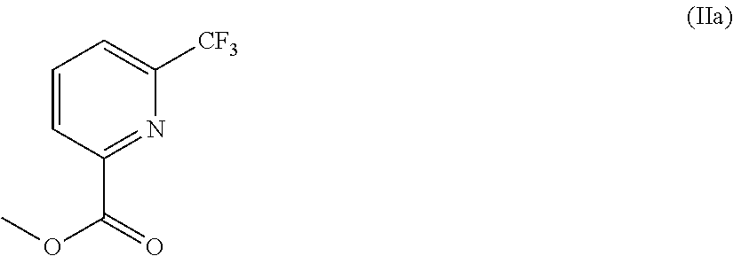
O=C(OC)C1=NC([CF3])=CC=C1
